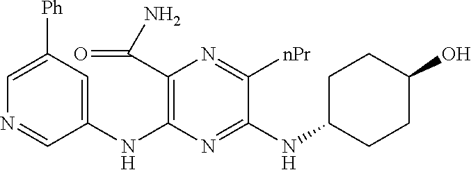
C1(NC2=C(C(N)=O)N=C([nPr])C(NC3CCC(O)CC3)=N2)=CC([Ph])=CN=C1
